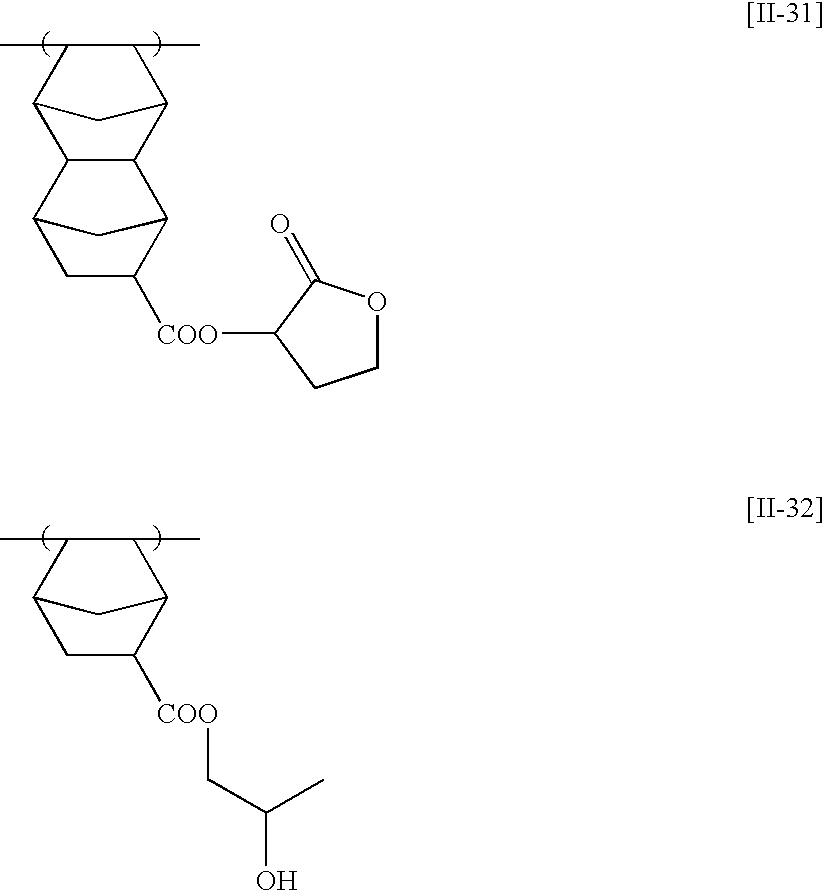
CC1C(C)C2CC1C1C2C2CC1CC2[COO]C1C(=O)OCC1.CC1C(C)C2CC1CC2[COO]CC(O)C
